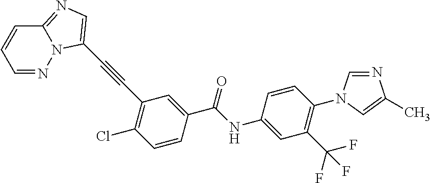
C12=NC=C(C#CC3=C(Cl)C=CC(C(=O)NC4=CC(C(F)(F)F)=C(N5C=NC(C)=C5)C=C4)=C3)N1N=CC=C2
